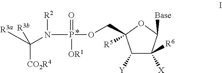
C1([Y])C([X])([R6])C([Base])OC1([R5])COP(N([R2])C([CO2R4])([R3a])[R3b])(=O)[OR1]
